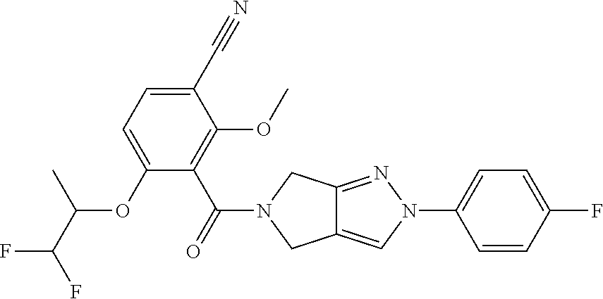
O(C1=CC=C(C#N)C(OC)=C1C(=O)N1CC2=CN(C3=CC=C(F)C=C3)N=C2C1)C(C(F)F)C
